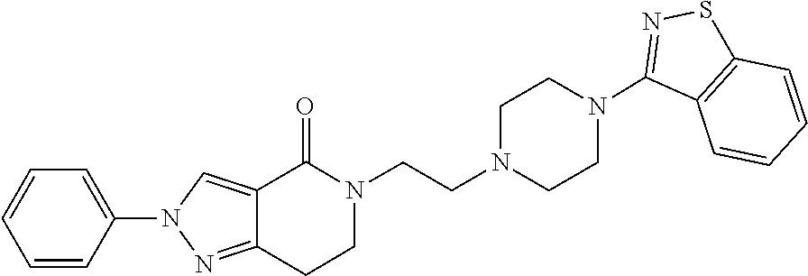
N1(CCN2CCN(C3=NSC4=C3C=CC=C4)CC2)C(=O)C2=CN(C3=CC=CC=C3)N=C2CC1
